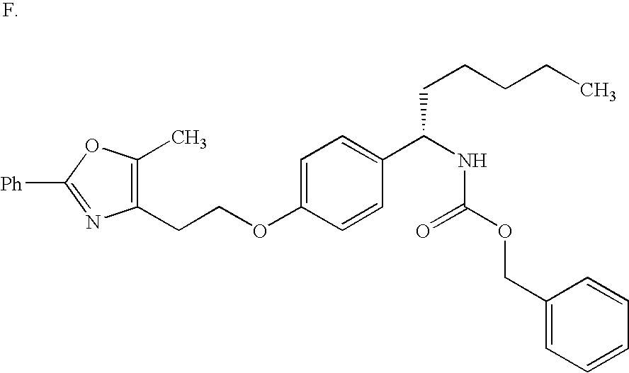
C1=C(OCCC2=C(C)OC([Ph])=N2)C=CC(C(NC(OCC2=CC=CC=C2)=O)CCCCC)=C1
